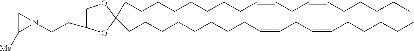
C(CCCCCCC=CCC=CCCCCC)CC1(CCCCCCCCC=CCC=CCCCCC)OC(CCN2CC2[Me])CO1
